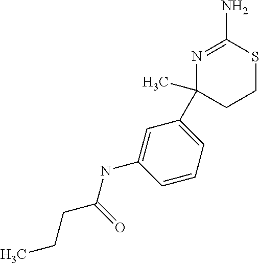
N1=C(N)SCCC1(C1=CC=CC(NC(CCC)=O)=C1)C
